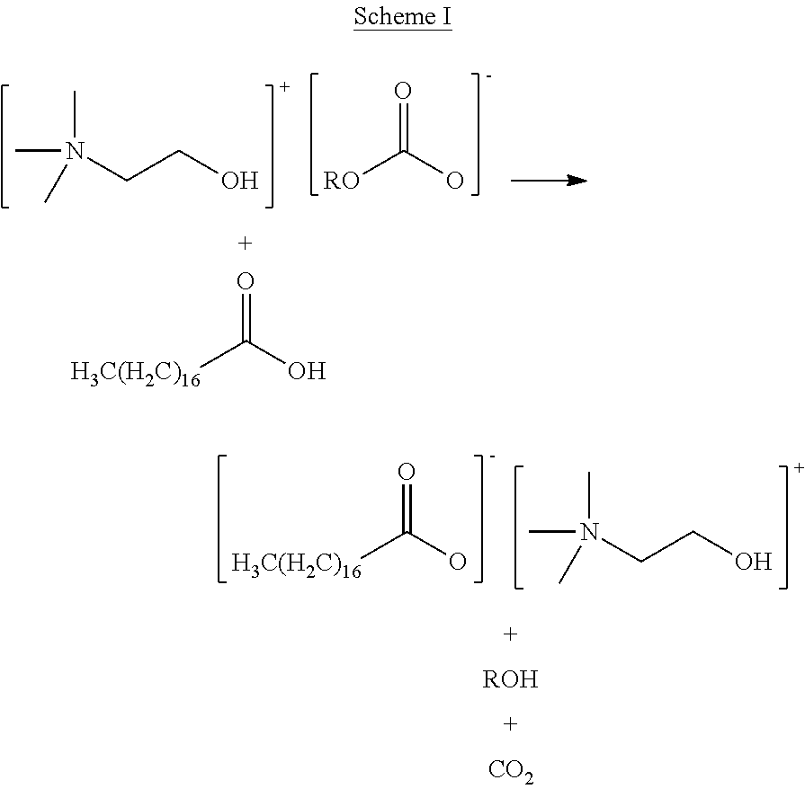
C(CO)N(C)(C)C.[RO]C(O)=O.[H3C(H2C)16]C(O)=O.[H3C(H2C)16]C(O)=O.C(CO)N(C)(C)C
